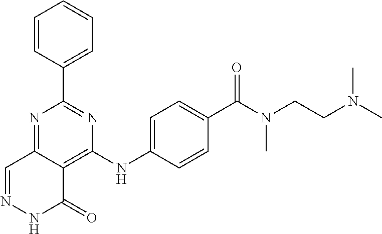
C1=NNC(=O)C2=C(NC3=CC=C(C(N(CCN(C)C)C)=O)C=C3)N=C(C3=CC=CC=C3)N=C12
